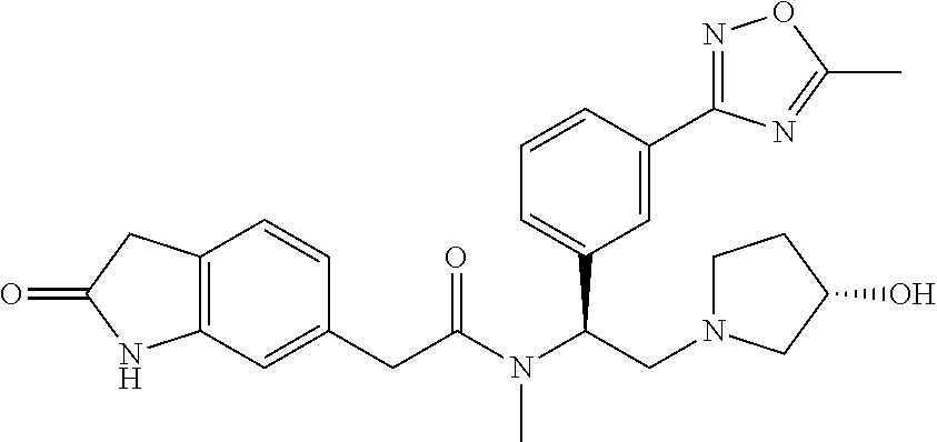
C12=C(C=C(CC(N(C(CN3CCC(O)C3)C3=CC=CC(C4=NOC(C)=N4)=C3)C)=O)C=C1)NC(=O)C2
